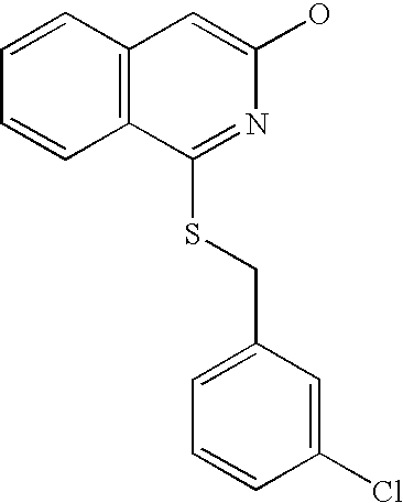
C12=C(C=C(O)N=C1SCC1=CC=CC(Cl)=C1)C=CC=C2
